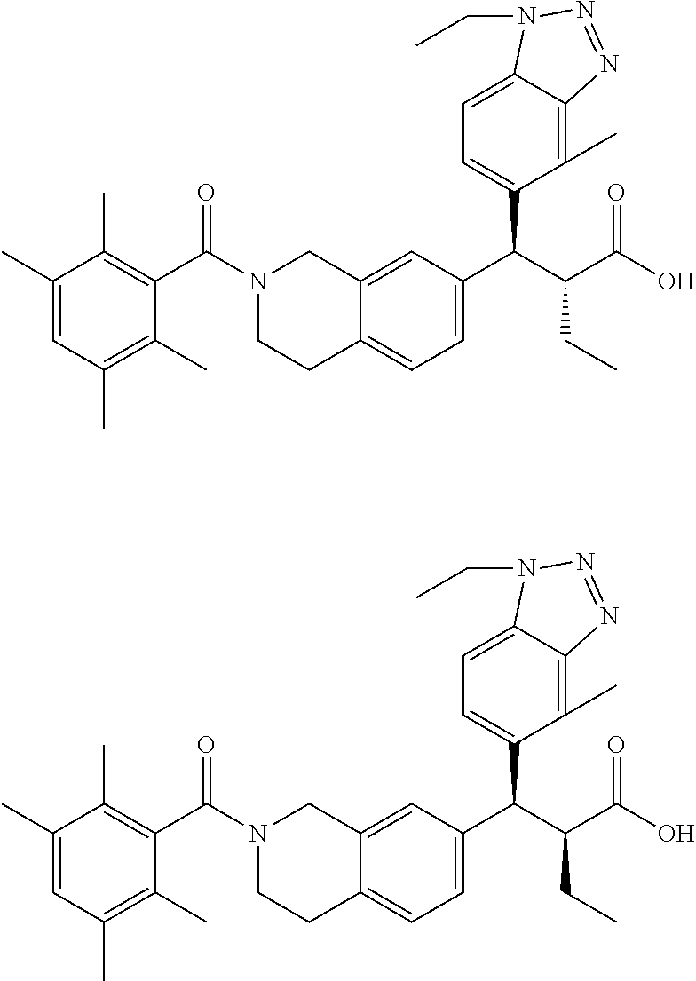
C1(C)=CC(C)=C(C)C(C(N2CCC3=CC=C(C(C(C(O)=O)CC)C4=CC=C5C(=C4C)N=NN5CC)C=C3C2)=O)=C1C.C1(C)=CC(C)=C(C)C(C(N2CCC3=CC=C(C(C(C(O)=O)CC)C4=CC=C5C(=C4C)N=NN5CC)C=C3C2)=O)=C1C
